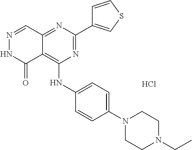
N1=CC2=NC(C3=CSC=C3)=NC(NC3=CC=C(N4CCN(CC)CC4)C=C3)=C2C(=O)N1.Cl
